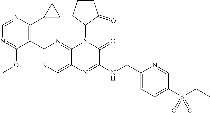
C1(C2=NC=C3C(=N2)N(C2C(=O)CCC2)C(=O)C(NCC2=CC=C(S(CC)(=O)=O)C=N2)=N3)=C(C2CC2)N=CN=C1OC
